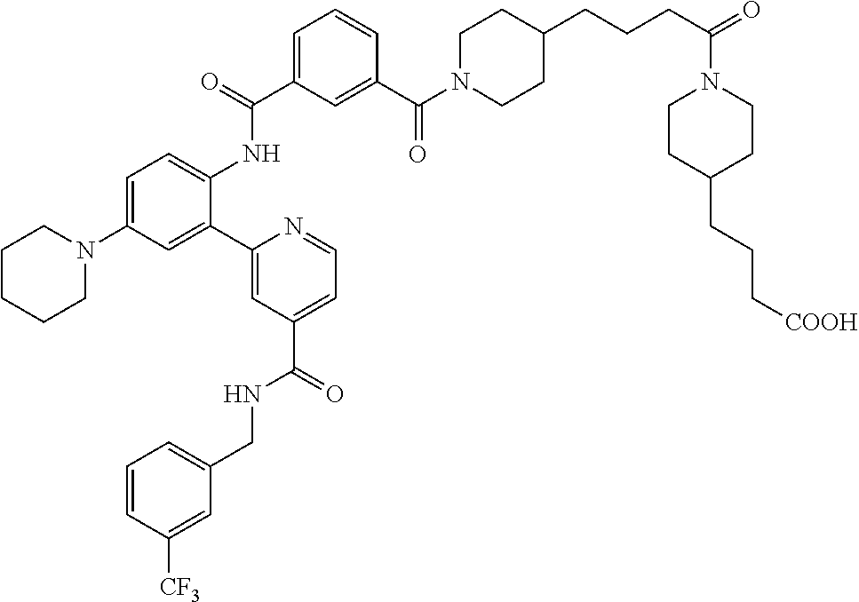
C1=C(C(=O)NC2=CC=C(N3CCCCC3)C=C2C2=CC(C(NCC3=CC=CC([CF3])=C3)=O)=CC=N2)C=C(C(N2CCC(CCCC(=O)N3CCC(CCC[COOH])CC3)CC2)=O)C=C1
